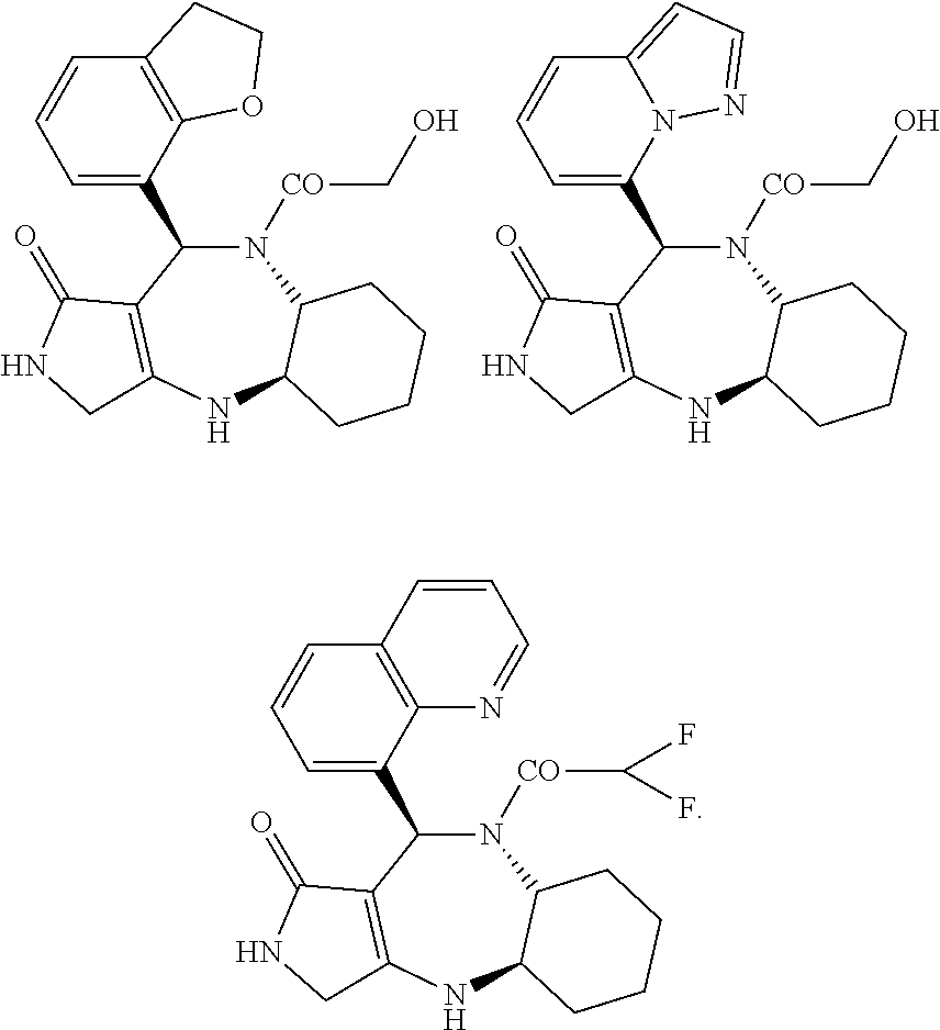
N1([CO]CO)C(C2=CC=CC3=C2OCC3)C2=C(NC3C1CCCC3)CNC2=O.N1([CO]CO)C(C2=CC=CC3=CC=NN23)C2=C(NC3C1CCCC3)CNC2=O.N1([CO]C(F)F)C(C2=CC=CC3=C2N=CC=C3)C2=C(NC3C1CCCC3)CNC2=O
